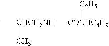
[CHCH2NH]([COCHC4H9][C2H5])(C)C
